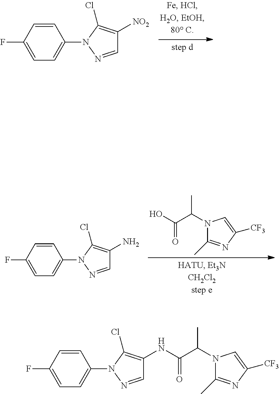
OC(C(N1C(C)=NC([CF3])=C1)C)=O.C1(F)=CC=C(N2N=CC(N)=C2Cl)C=C1.C1(F)=CC=C(N2N=CC([NO2])=C2Cl)C=C1.C1(NC(C(N2C(C)=NC([CF3])=C2)C)=O)=C(Cl)N(C2=CC=C(F)C=C2)N=C1
